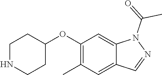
C1(OC2CCNCC2)=C(C)C=C2C(=C1)N(C(C)=O)N=C2
